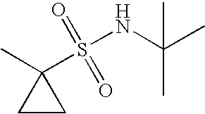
N(S(=O)(=O)C1(C)CC1)C(C)(C)C
